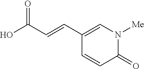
C1(=O)N([Me])C=C(C=CC(O)=O)C=C1
